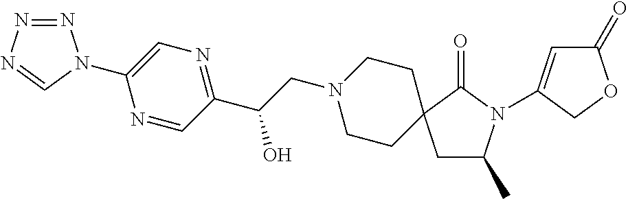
N1=NN=CN1C1=CN=C(C(CN2CCC3(CC2)CC(C)N(C2=CC(=O)OC2)C3=O)O)C=N1
